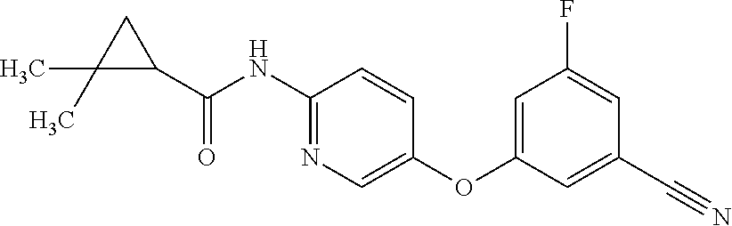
C1(NC(C2CC2(C)C)=O)=NC=C(OC2=CC(F)=CC(C#N)=C2)C=C1
